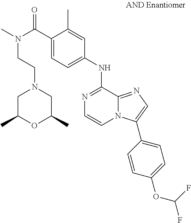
C1(C(=O)N(CCN2CC(C)OC(C)C2)C)=CC=C(NC2=NC=CN3C2=NC=C3C2=CC=C(OC(F)F)C=C2)C=C1C
